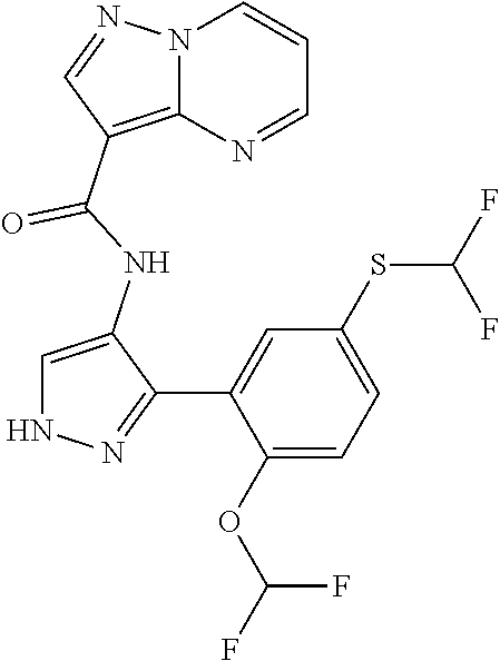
C1=C(NC(=O)C2=C3N(C=CC=N3)N=C2)C(C2=CC(SC(F)F)=CC=C2OC(F)F)=NN1
